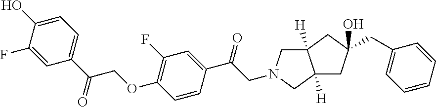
C12([H])CC(O)(CC3=CC=CC=C3)CC1([H])CN(CC(C1=CC(F)=C(OCC(C3=CC=C(O)C(F)=C3)=O)C=C1)=O)C2
